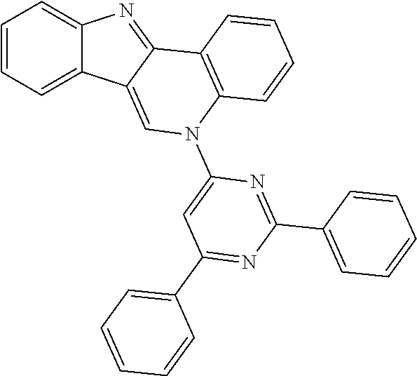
C1=CC=C2C(=C1)N=C1C2=CN(C2=CC(C3=CC=CC=C3)=NC(C3=CC=CC=C3)=N2)C2=C1C=CC=C2
